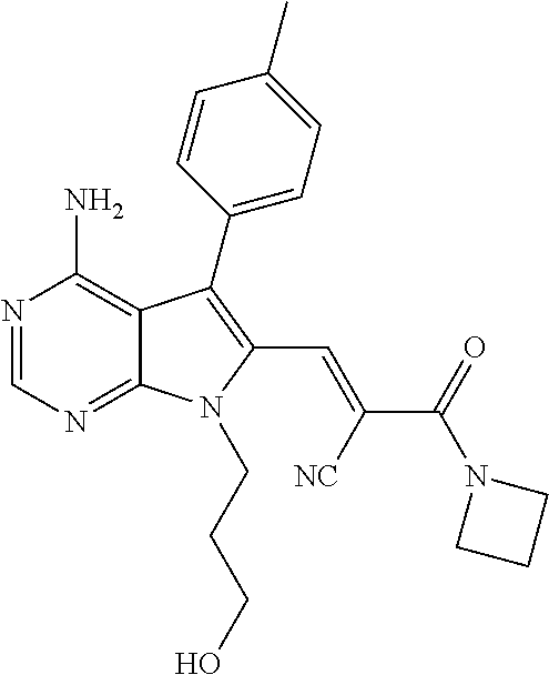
N1=CN=C2C(=C1N)C(C1=CC=C(C)C=C1)=C(C=C(C(N1CCC1)=O)[NC])N2CCCO
